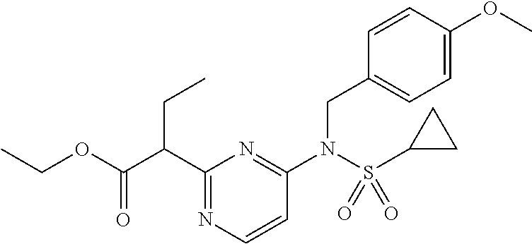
C1=CN=C(C(C(OCC)=O)CC)N=C1N(S(C1CC1)(=O)=O)CC1=CC=C(OC)C=C1
